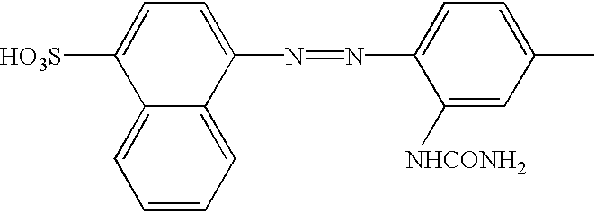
[HO3S]C1=CC=C(N=NC2=CC=C(C)C=C2[NHCONH2])C2=CC=CC=C12
